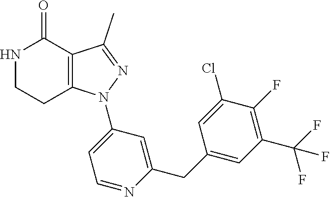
C12=C(C(C)=NN1C1=CC=NC(CC3=CC(C(F)(F)F)=C(F)C(Cl)=C3)=C1)C(=O)NCC2
